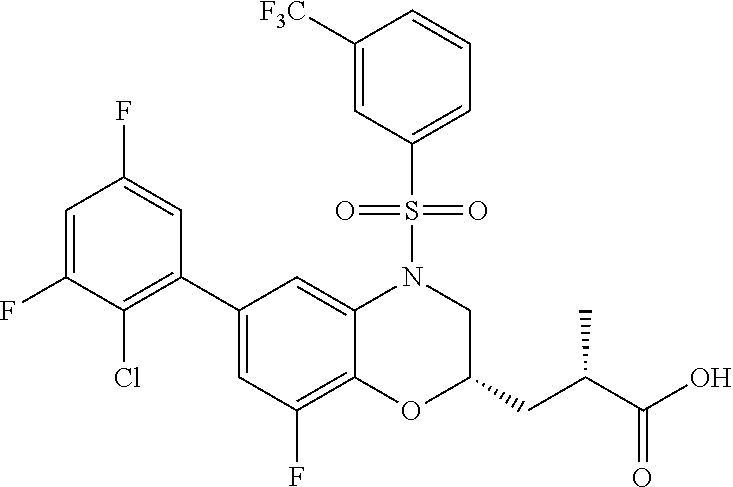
C1([F3C])=CC(S(N2C3=CC(C4=C(Cl)C(F)=CC(F)=C4)=CC(F)=C3OC(CC(C(O)=O)C)C2)(=O)=O)=CC=C1
